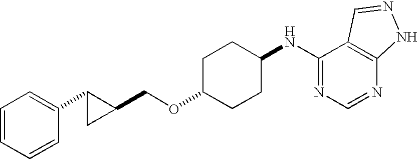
C1=CC=CC(C2CC2COC2CCC(NC3=NC=NC4=C3C=NN4)CC2)=C1
